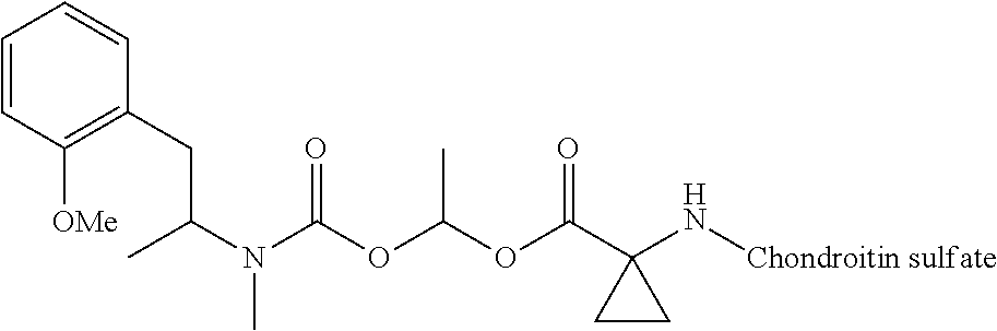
N([Chondroitin sulfate])C1(C(OC(OC(N(C)C(CC2=C([OMe])C=CC=C2)C)=O)C)=O)CC1
